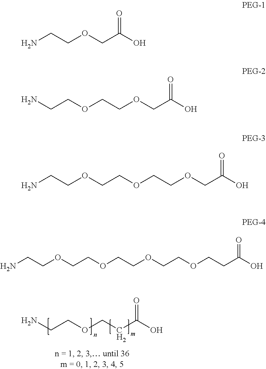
O=C(O)CCOCCN.NCCOCC(O)=O.O(CCOCC(O)=O)CCN.O(CCOCC(O)=O)CCOCCN.O(CCOCCOCCC(O)=O)CCOCCN
